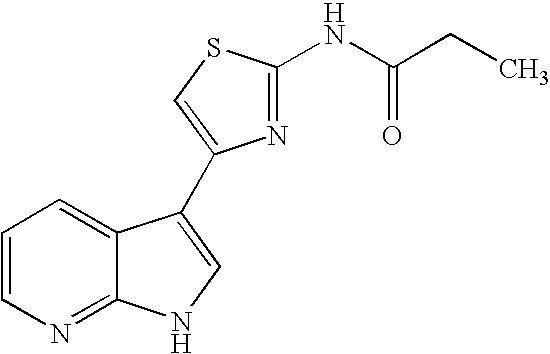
C1=CN=C2C(=C1)C(C1=CSC(NC(CC)=O)=N1)=CN2
